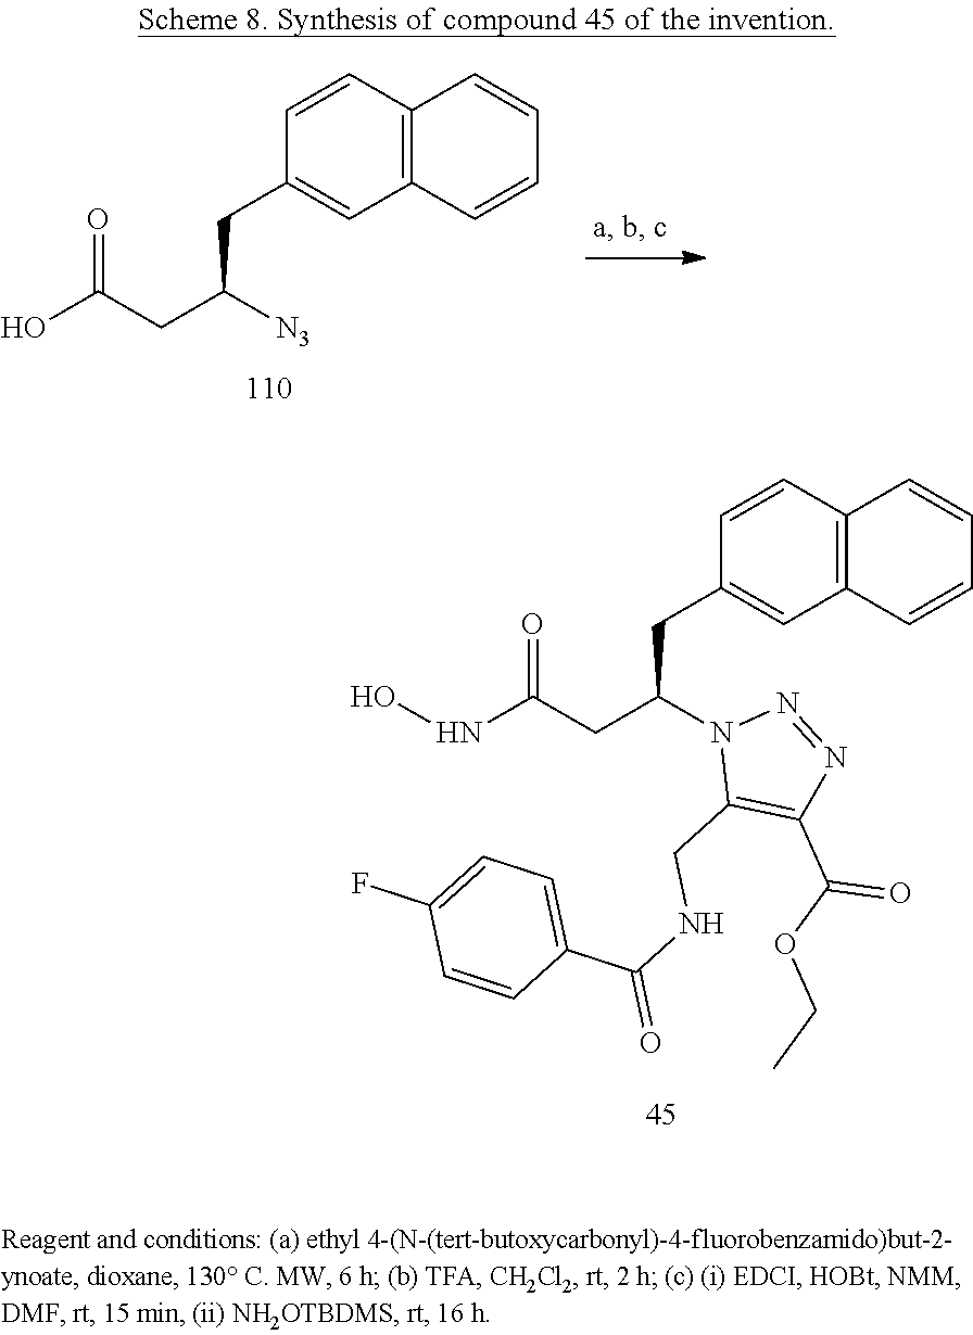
C12=C(C=CC(CC(CC(NO)=O)N3C(CNC(=O)C4=CC=C(F)C=C4)=C(C(OCC)=O)N=N3)=C1)C=CC=C2.C12=C(C=CC(CC(CC(O)=O)[N3])=C1)C=CC=C2
